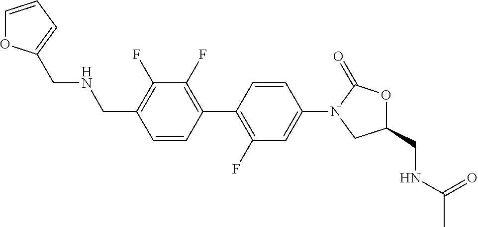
C1(CNC(=O)C)OC(=O)N(C2=CC(F)=C(C3=C(F)C(F)=C(CNCC4=CC=CO4)C=C3)C=C2)C1
